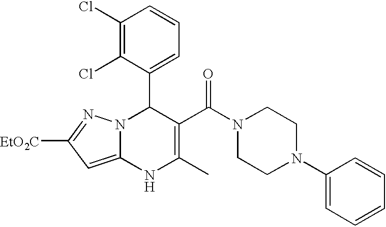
C1(Cl)=C(Cl)C(C2N3C(=CC([EtO2C])=N3)NC(C)=C2C(N2CCN(C3=CC=CC=C3)CC2)=O)=CC=C1
